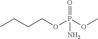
CCCCOP(OC)(=O)N
